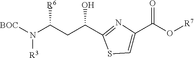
[BOC]N(C(CC(C1=NC(C(O[R7])=O)=CS1)O)[R6])[R3]
